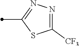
N1=C([CF3])SC(C)=N1
